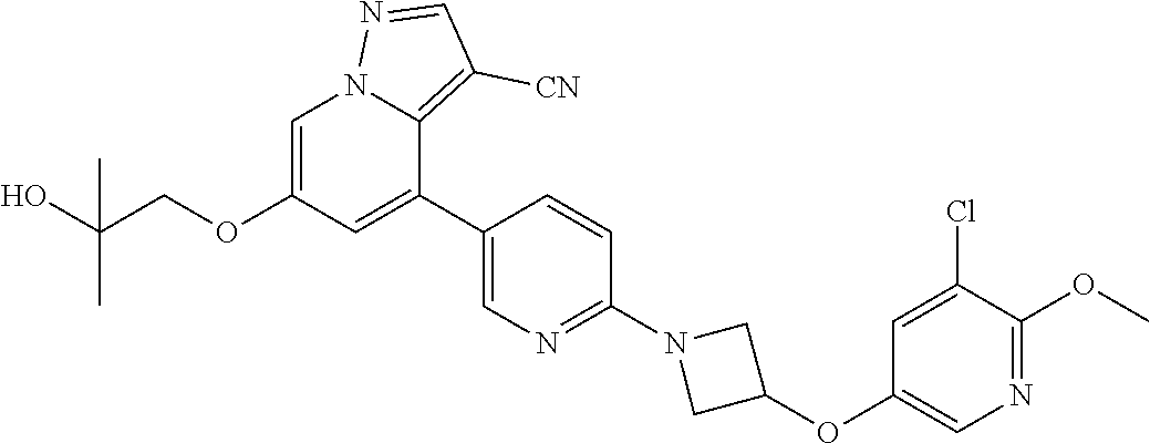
C1=C(OCC(O)(C)C)C=C(C2=CN=C(N3CC(OC4=CN=C(OC)C(Cl)=C4)C3)C=C2)C2=C([CN])C=NN12
